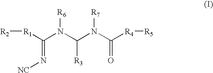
[R1](C(N(C(N(C([R4][R5])=O)[R7])[R3])[R6])=N[NC])[R2]
